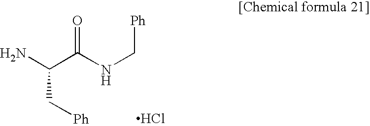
NC(C(NC[Ph])=O)C[Ph].Cl
